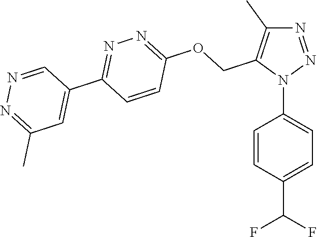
N1=NN(C2=CC=C(C(F)F)C=C2)C(COC2=NN=C(C3=CC(C)=NN=C3)C=C2)=C1C
